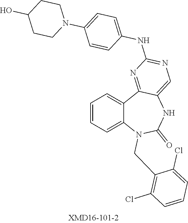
C1=CC=C2C(=C1)C1=NC(NC3=CC=C(N4CCC(O)CC4)C=C3)=NC=C1NC(=O)N2CC1=C(Cl)C=CC=C1Cl
